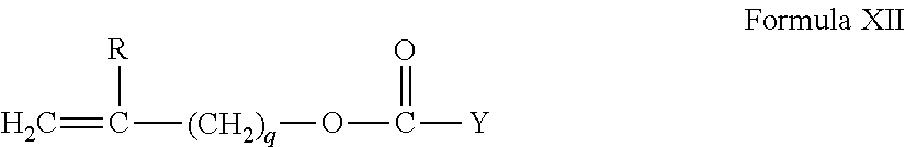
C=C([R])[(CH2)q]OC([Y])=O
